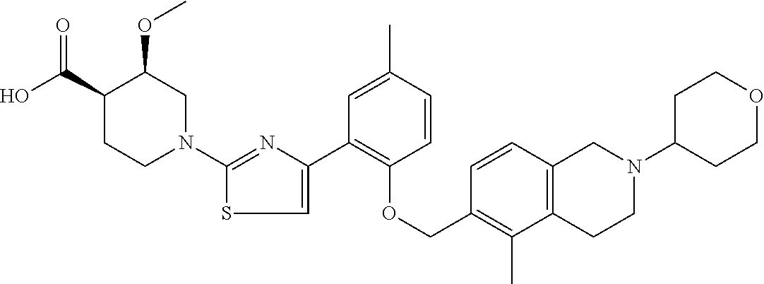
C1(N2CC(OC)C(C(O)=O)CC2)=NC(C2=C(OCC3=C(C)C4=C(C=C3)CN(C3CCOCC3)CC4)C=CC(C)=C2)=CS1
